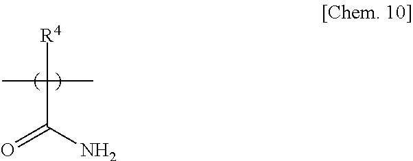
[R4]C(C(N)=O)(C)C
